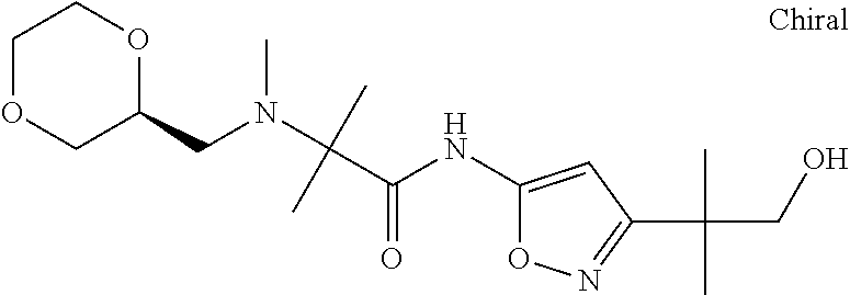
C(C)(C(=O)NC1=CC(C(CO)(C)C)=NO1)(N(C)CC1OCCOC1)C
